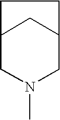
C12CN(C)CC(C1)CC2
